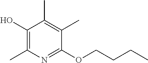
C1(OCCCC)=NC(C)=C(O)C(C)=C1C
